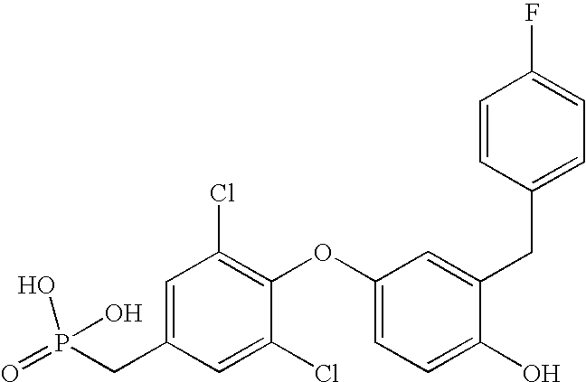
C1=C(CP(=O)(O)O)C=C(Cl)C(OC2=CC=C(O)C(CC3=CC=C(F)C=C3)=C2)=C1Cl
